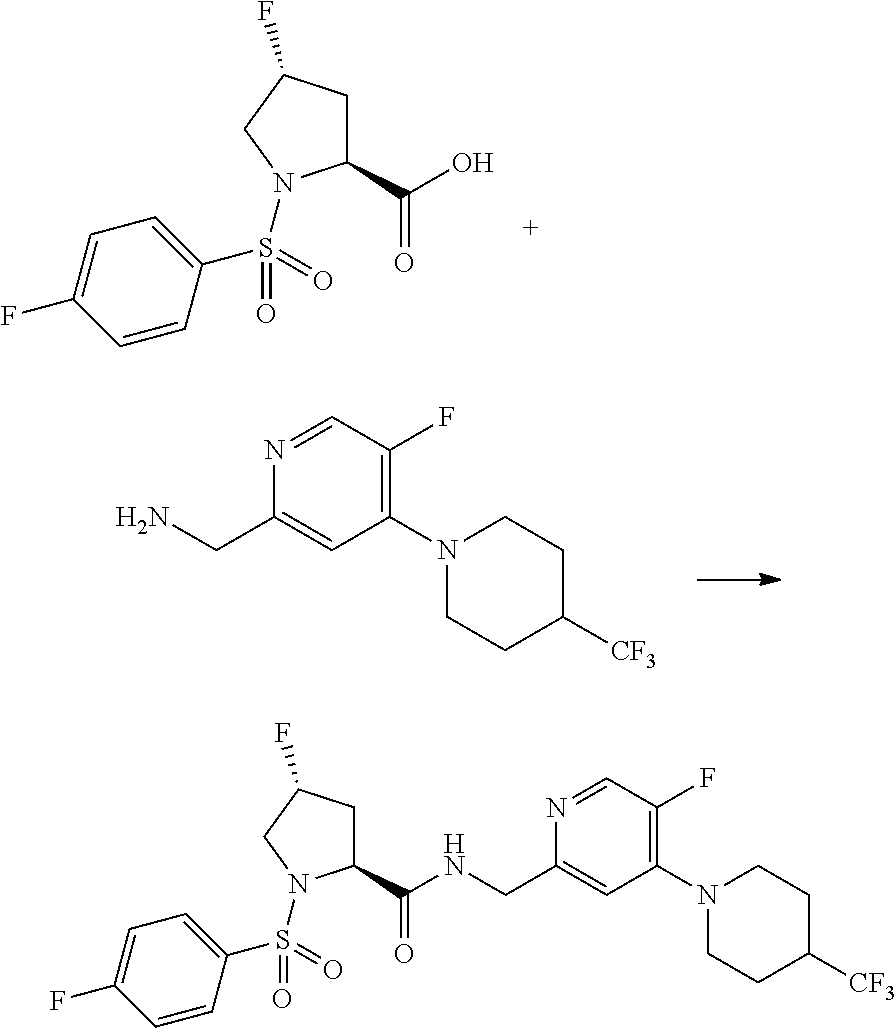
C1(C(O)=O)CC(F)CN1S(C1=CC=C(F)C=C1)(=O)=O.C1(N2CCC([CF3])CC2)=C(F)C=NC(CN)=C1.C1(C(NCC2=CC(N3CCC([CF3])CC3)=C(F)C=N2)=O)CC(F)CN1S(C1=CC=C(F)C=C1)(=O)=O
